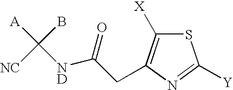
N1=C([Y])SC([X])=C1CC([ND]C([A])([NC])B)=O
